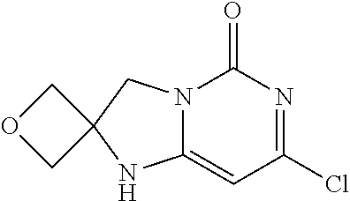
ClC1=NC(=O)N2C(=C1)NC1(C2)COC1
